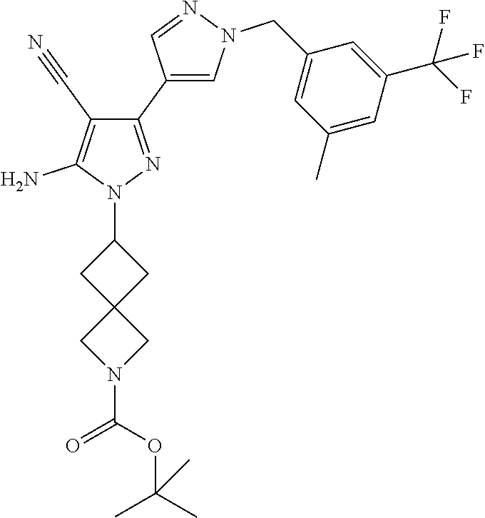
C1C2(CC1N1N=C(C3=CN(CC4=CC(C)=CC(C(F)(F)F)=C4)N=C3)C(C#N)=C1N)CN(C(=O)OC(C)(C)C)C2
